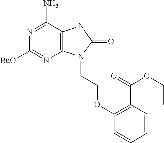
N1=C(N)C2=C(N=C1[BuO])N(CCOC1=C(C(=O)OCC)C=CC=C1)C(=O)N2
